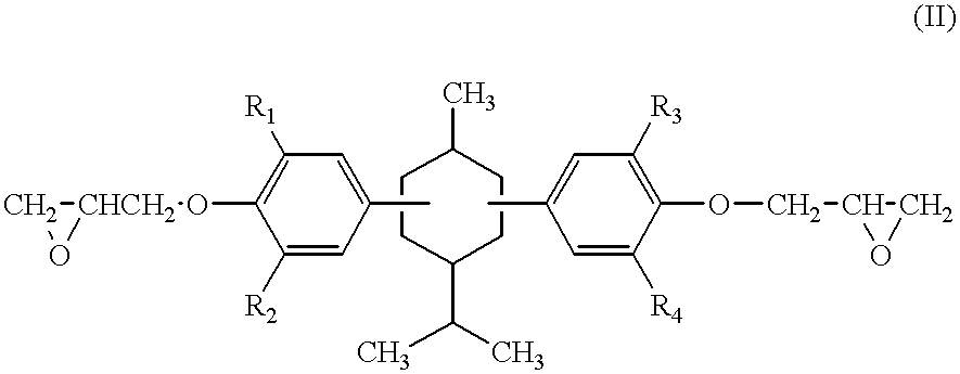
C1CC(C(C)C)CCC1C.C1O[CHCH2]1OC1=C([R1])C=C(C)C=C1[R2].CC1=CC([R3])=C(OCC2OC2)C([R4])=C1
